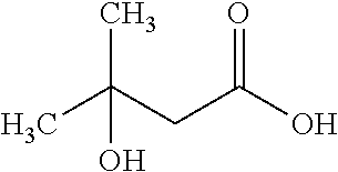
CC(CC(O)=O)(C)O
